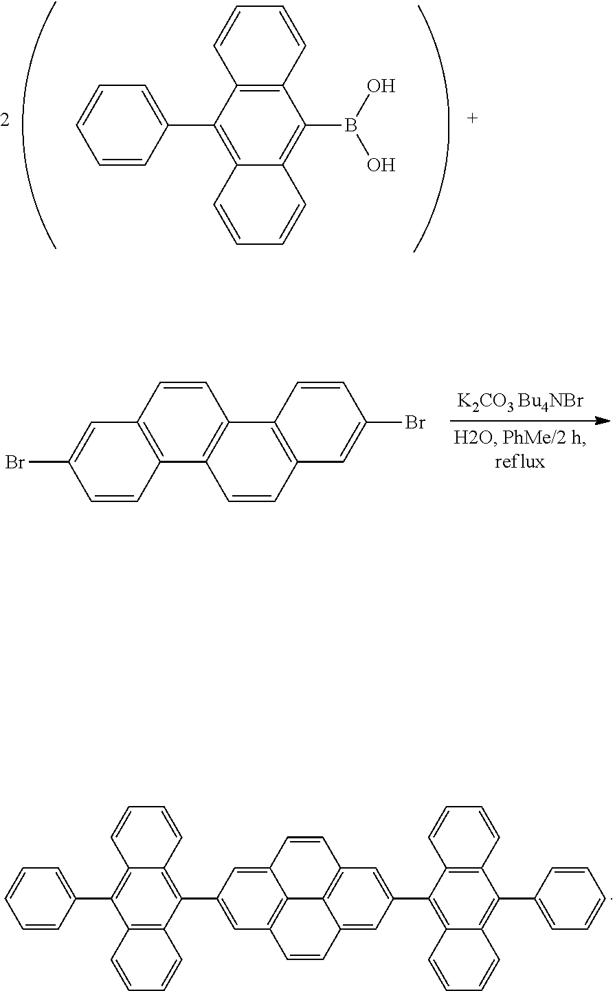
C12=C(C(C3=CC=CC=C3)=C3C(=C1B(O)O)C=CC=C3)C=CC=C2.C1(C2=C3C(=C(C4=CC=CC=C4)C4=C2C=CC=C4)C=CC=C3)=CC2=C3C(=C1)C=CC1=C3C(=CC(C3=C4C(=C(C5=CC=CC=C5)C5=C3C=CC=C5)C=CC=C4)=C1)C=C2.C1(Br)=CC2=C(C=C1)C1=C(C=C2)C2=C(C=C1)C=C(Br)C=C2
